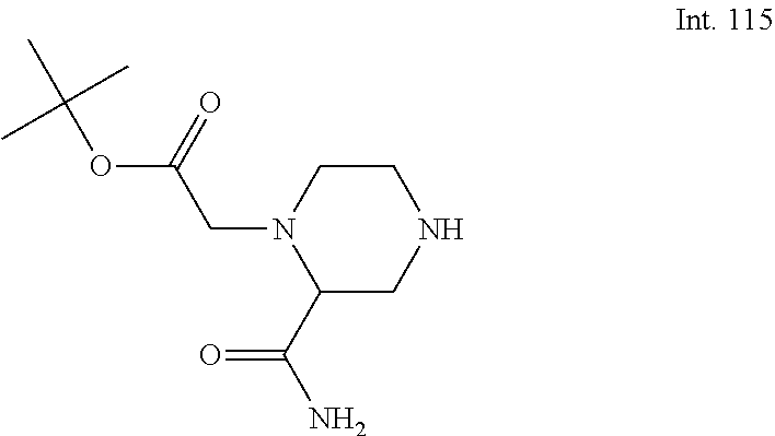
C1(C(=O)N)CNCCN1CC(OC(C)(C)C)=O
